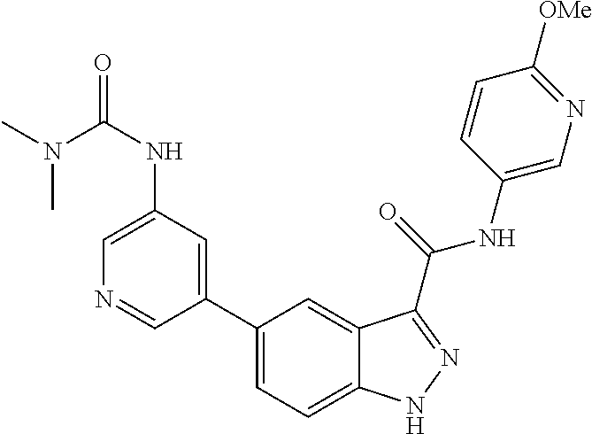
C1(NC(=O)N(C)C)=CN=CC(C2=CC=C3C(=C2)C(C(NC2=CN=C([OMe])C=C2)=O)=NN3)=C1
